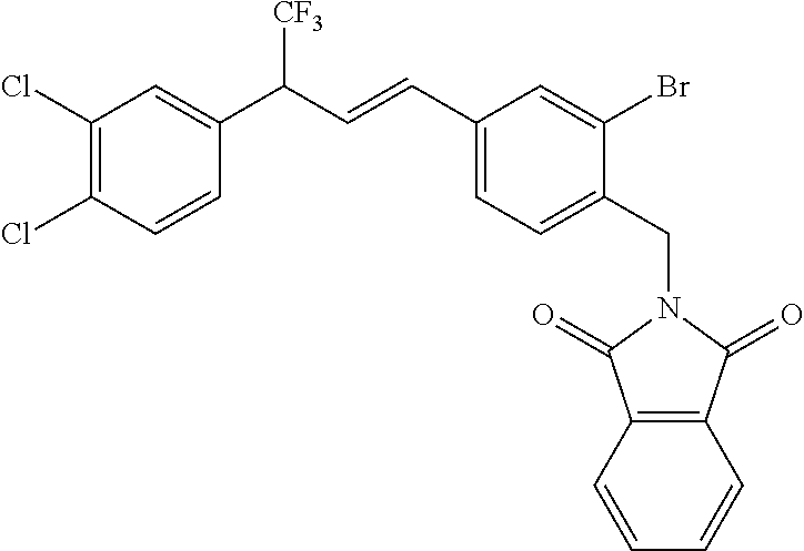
C1=CC(C(C=CC2=CC=C(CN3C(=O)C4=C(C3=O)C=CC=C4)C(Br)=C2)[CF3])=CC(Cl)=C1Cl
